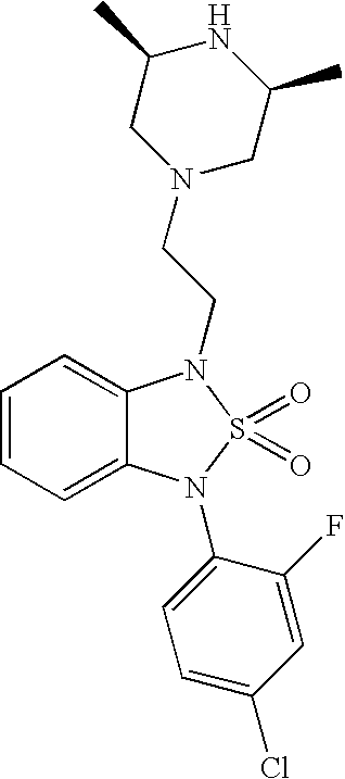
C1=CC=C2C(=C1)N(CCN1CC(C)NC(C)C1)S(=O)(=O)N2C1=CC=C(Cl)C=C1F
